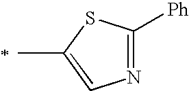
C1(C)=CN=C([Ph])S1
